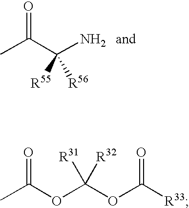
CC(=O)C(N)([R55])[R56].CC(=O)OC(OC([R33])=O)([R31])[R32]
